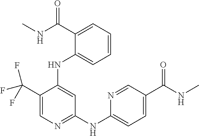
C1(C(F)(F)F)=CN=C(NC2=CC=C(C(=O)NC)C=N2)C=C1NC1=CC=CC=C1C(=O)NC
